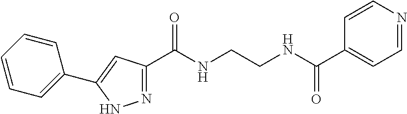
C1(C(NCCNC(C2=CC=NC=C2)=O)=O)=NNC(C2=CC=CC=C2)=C1
